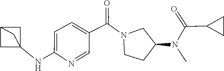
C12(NC3=CC=C(C(=O)N4CCC(N(C)C(=O)C5CC5)C4)C=N3)CC(C1)C2
